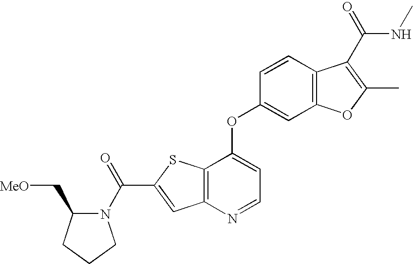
O=C(N1C(C[MeO])CCC1)C1=CC2=C(S1)C(OC1=CC3=C(C=C1)C(C(=O)NC)=C(C)O3)=CC=N2
